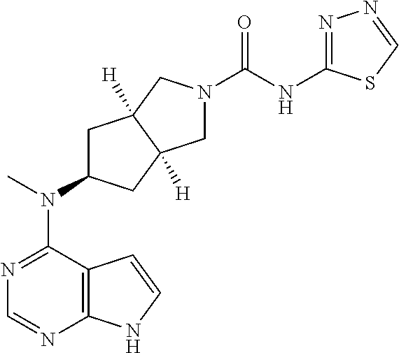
N1=C(N(C)C2CC3([H])C([H])(C2)CN(C(NC2=NN=CS2)=O)C3)C2=C(N=C1)NC=C2
